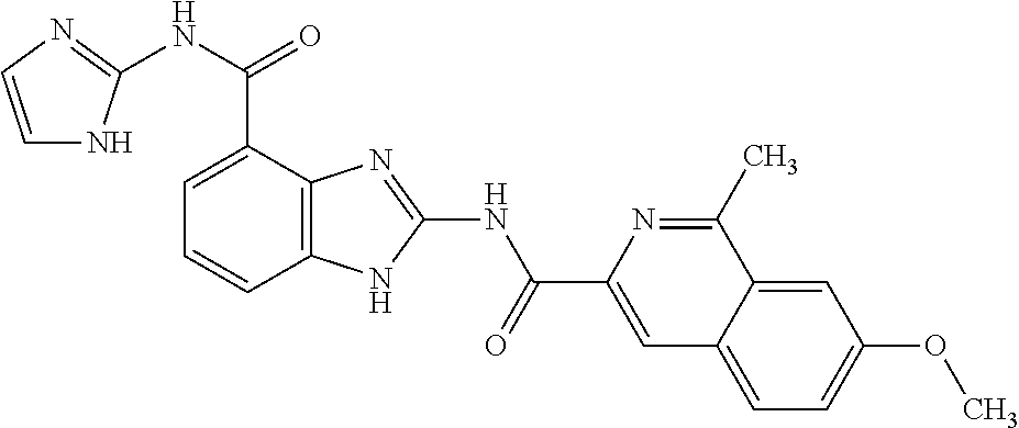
C1=C(C(NC2=NC=CN2)=O)C2=C(C=C1)NC(NC(C1=CC3=CC=C(OC)C=C3C(C)=N1)=O)=N2
